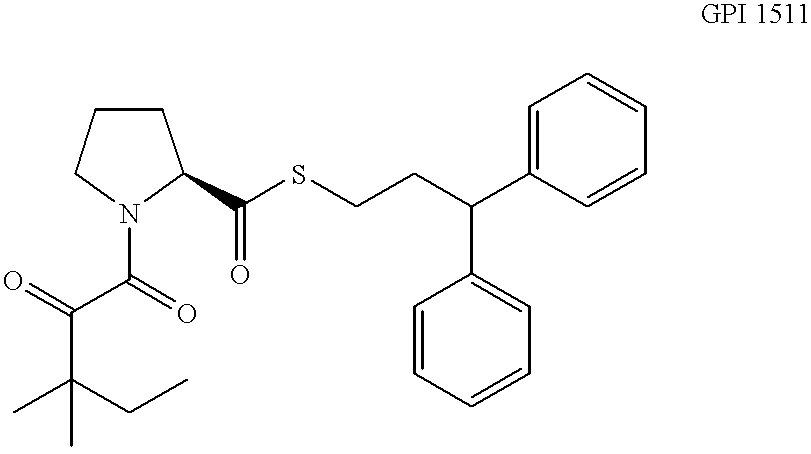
C1CCN(C(C(C(C)(CC)C)=O)=O)C1C(SCCC(C1=CC=CC=C1)C1=CC=CC=C1)=O
